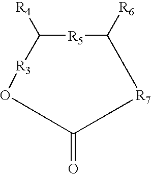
C1([R4])[R5]C([R6])[R7]C(=O)O[R3]1
